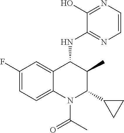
C1(O)=NC=CN=C1NC1C(C)C(C2CC2)N(C(=O)C)C2=CC=C(F)C=C12
